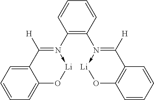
C12=CC=CC=C1O[Li]-N(C1=C(N3->[Li]OC4=C(C=3[H])C=CC=C4)C=CC=C1)=C2[H]
